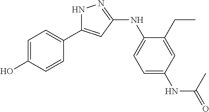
N1C(C2=CC=C(O)C=C2)=CC(NC2=CC=C(NC(=O)C)C=C2CC)=N1
